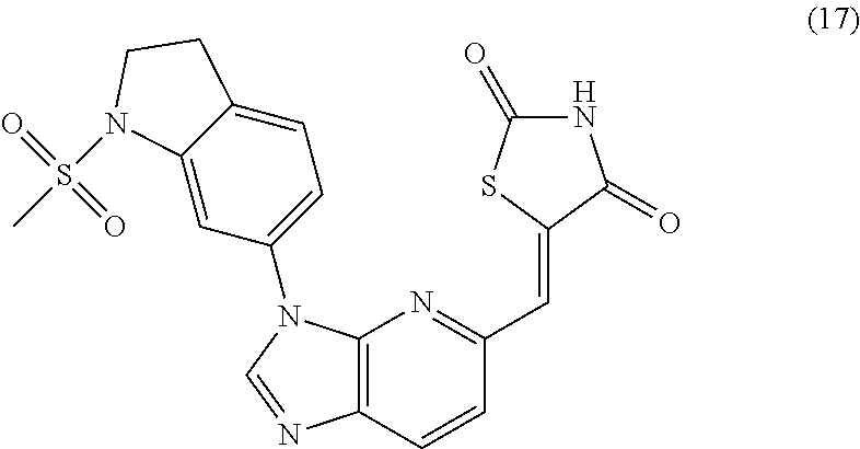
C12=C(N=C(C=C3C(=O)NC(=O)S3)C=C1)N(C1=CC=C3C(=C1)N(S(C)(=O)=O)CC3)C=N2
